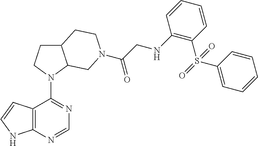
N1(C2=NC=NC3=C2C=CN3)C2C(CC1)CCN(C(CNC1=C(S(=O)(C3=CC=CC=C3)=O)C=CC=C1)=O)C2
